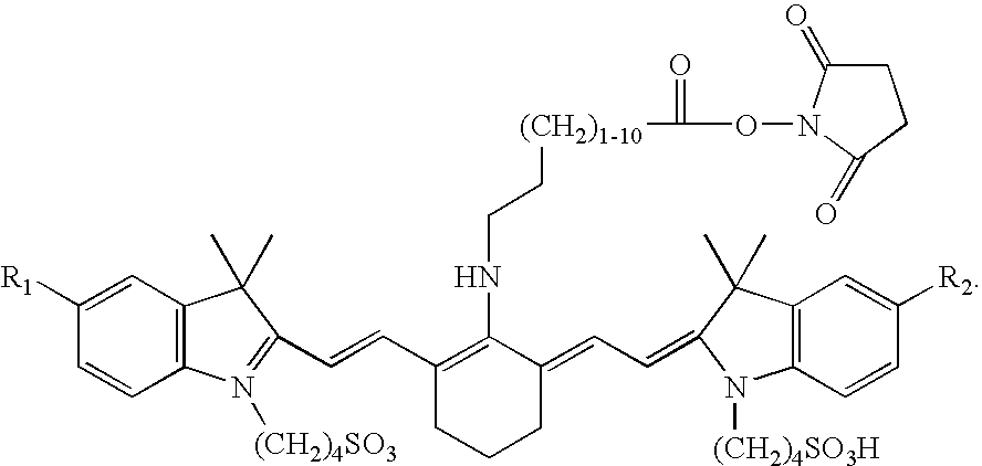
C1([R1])=CC2=C(C=C1)N([(CH2)4SO3])=C(C=CC1=C(NCC[(CH2)1-10]C(=O)ON3C(=O)CCC3=O)C(=CC=C3C(C)(C)C4=C(C=CC([R2])=C4)N3[(CH2)4SO3H])CCC1)C2(C)C
